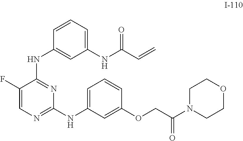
C1=CC=C(NC(C=C)=O)C=C1NC1=NC(NC2=CC=CC(OCC(N3CCOCC3)=O)=C2)=NC=C1F
